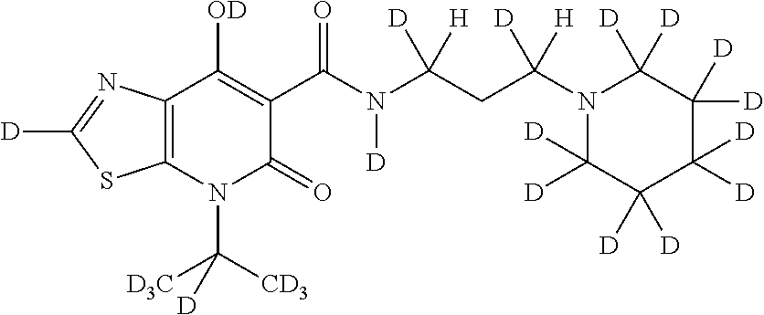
C12=C(N(C([CD3])([D3C])[D])C(=O)C(C(N(C(CC(N3C([D])([D])C([D])([D])C([D])([D])C([D])([D])C3([D])[D])([H])[D])([H])[D])[D])=O)=C1[OD])SC([D])=N2
